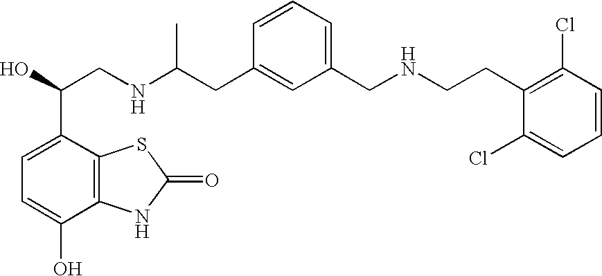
C1=C(C(O)CNC(CC2=CC(CNCCC3=C(Cl)C=CC=C3Cl)=CC=C2)C)C2=C(C(O)=C1)NC(=O)S2
